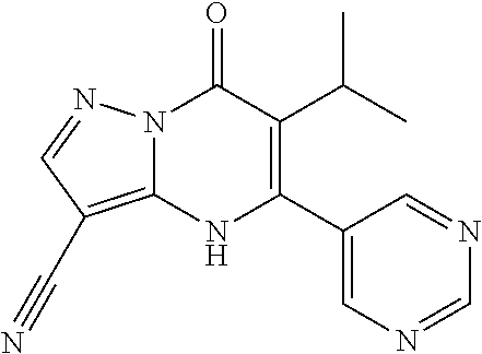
N12C(=C(C#N)C=N1)NC(C1=CN=CN=C1)=C(C(C)C)C2=O
